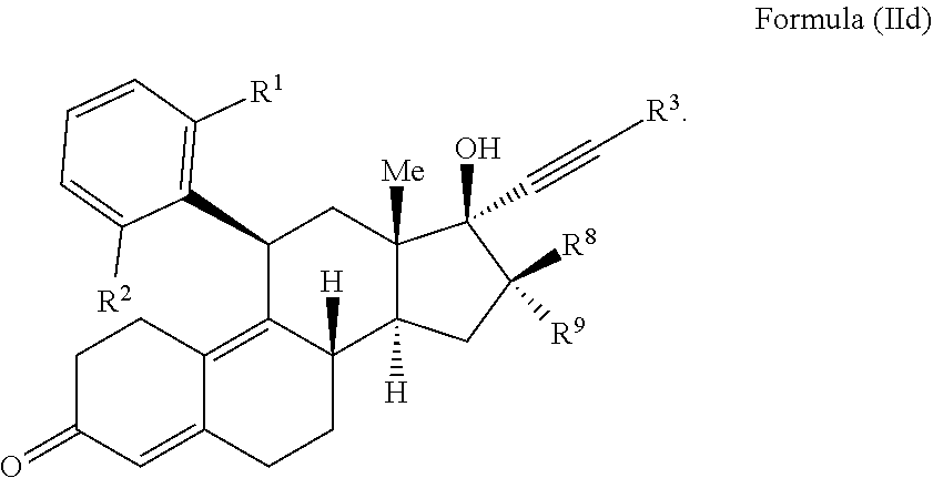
C1=C([R2])C(C2C3=C4C(=CC(=O)CC4)CCC3([H])C3([H])C([Me])(C2)C(O)(C#C[R3])C([R8])([R9])C3)=C([R1])C=C1
